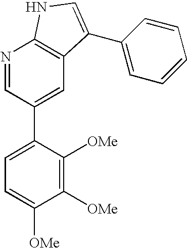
C1([OMe])=C([OMe])C(C2=CC3=C(N=C2)NC=C3C2=CC=CC=C2)=CC=C1[OMe]
